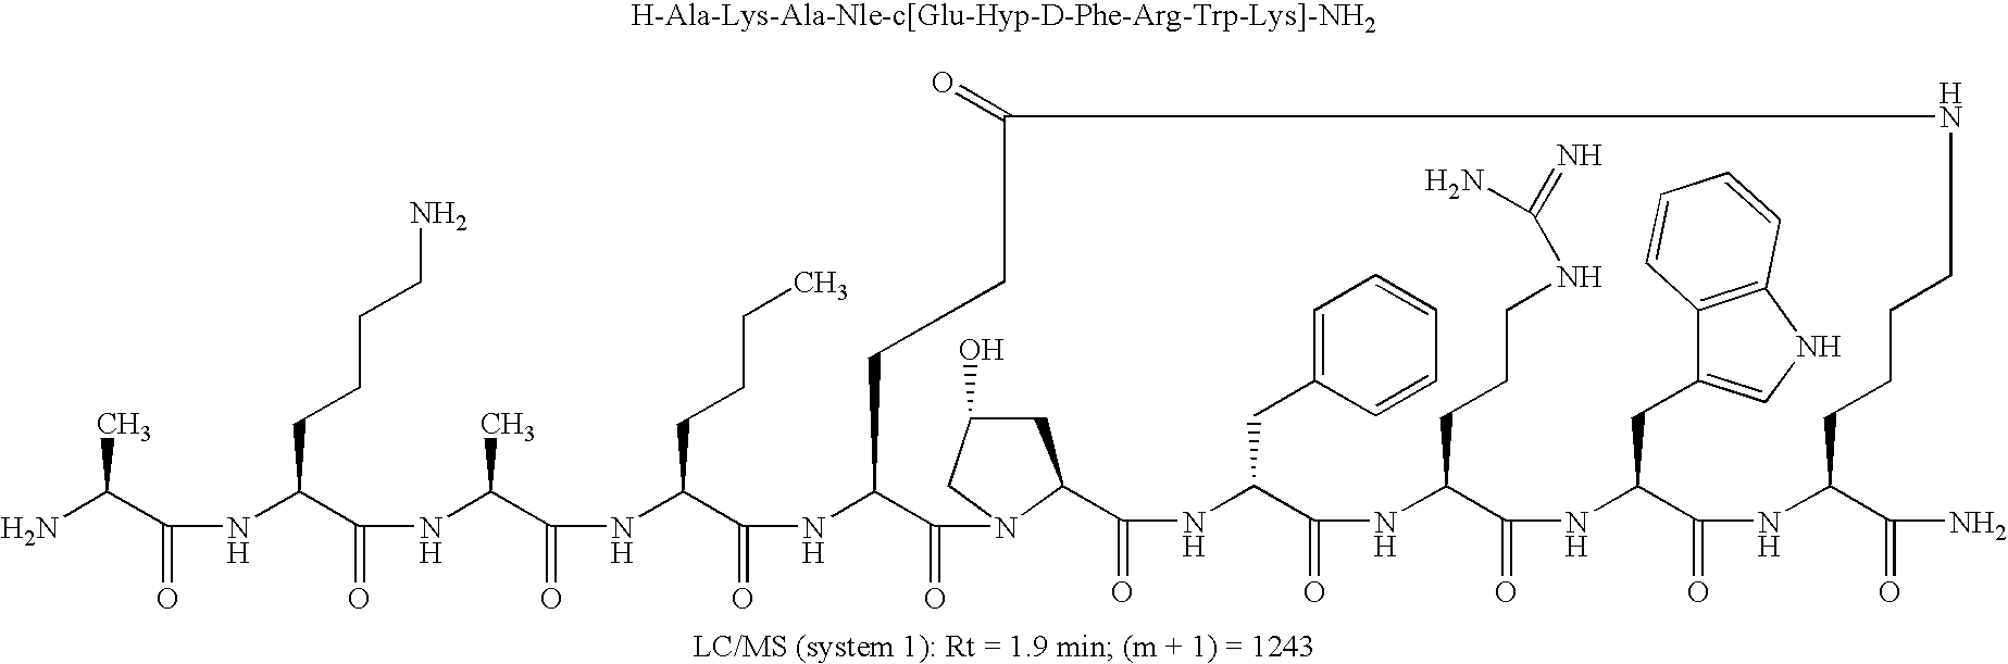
N(C(C(NC1C(=O)N2CC(O)CC2C(=O)NC(CC2=CC=CC=C2)C(=O)NC(CCCNC(=N)N)C(=O)NC(CC2=CNC3=C2C=CC=C3)C(=O)NC(C(N)=O)CCCCNC(=O)CC1)=O)CCCC)C(C(NC(C(NC(C(N)C)=O)CCCCN)=O)C)=O
